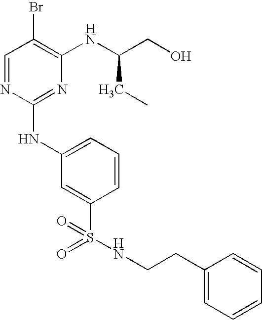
C1=NC(NC2=CC=CC(S(=O)(=O)NCCC3=CC=CC=C3)=C2)=NC(NC(CO)CC)=C1Br
